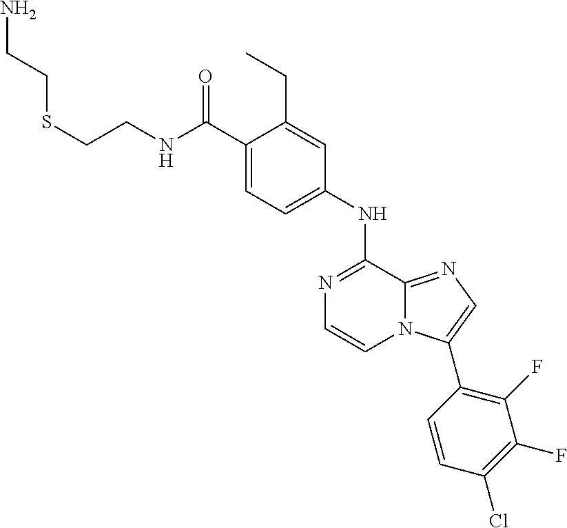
C(C1=CC=C(NC2=NC=CN3C2=NC=C3C2=C(F)C(F)=C(Cl)C=C2)C=C1CC)(=O)NCCSCCN
